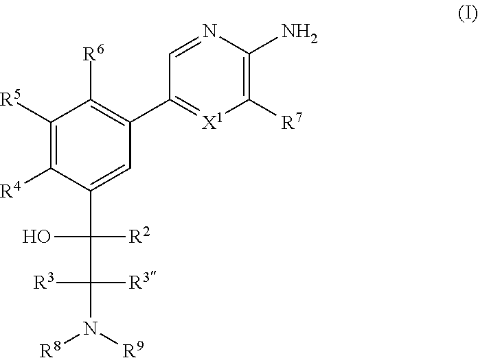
C1([R5])=C([R4])C(C(C(N([R9])[R8])([R3])[R3])([R2])O)=CC(C2=[X1]C([R7])=C(N)N=C2)=C1[R6]
